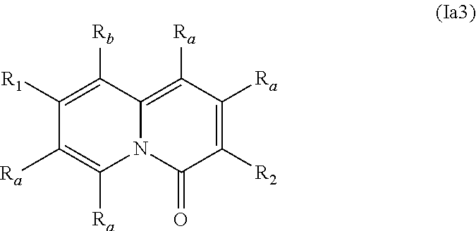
C1([R1])=C([Rb])C2=C([Ra])C([Ra])=C([R2])C(=O)N2C([Ra])=C1[Ra]
